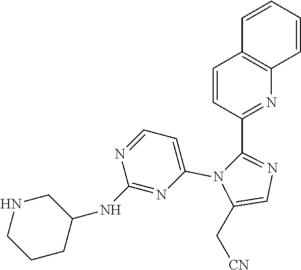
C1=CC(C2=NC=C(C[CN])N2C2=CC=NC(NC3CNCCC3)=N2)=NC2=C1C=CC=C2
